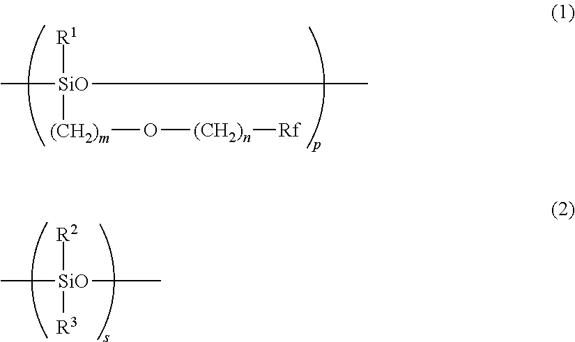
[(CH2)m](O[(CH2)n][Rf])[SiO](C)(C)[R1].[SiO](C)(C)([R2])[R3]
